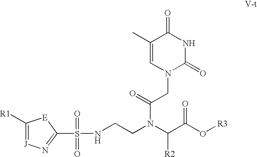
C1([R1])=[J]N=C(S(=O)(=O)NCCN(C(C(O[R3])=O)[R2])C(=O)CN2C(=O)NC(=O)C(C)=C2)[E]1
